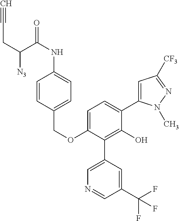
C1(OCC2=CC=C(NC(C([N3])CC#C)=O)C=C2)=CC=C(C2=CC([CF3])=NN2C)C(O)=C1C1=CN=CC(C(F)(F)F)=C1
